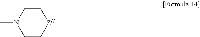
CN1CC[ZII]CC1
